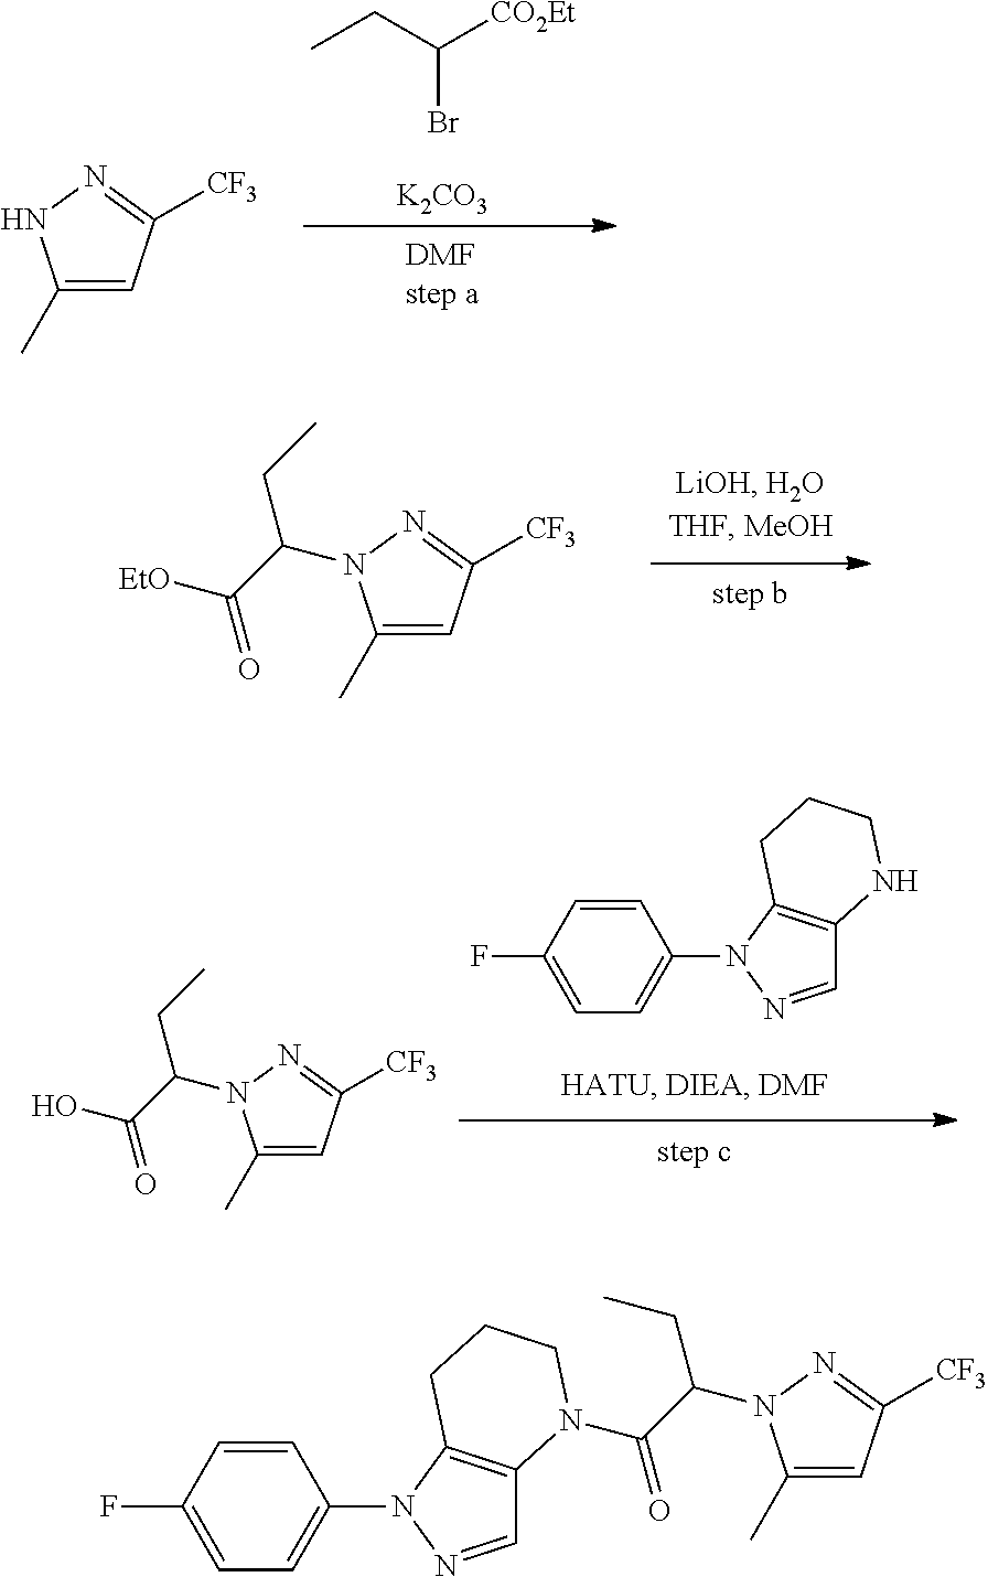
C1(C)=CC([CF3])=NN1C(C([EtO])=O)CC.C1(C)=CC([CF3])=NN1.C(C([CO2Et])Br)C.[K2CO3].C12=C(N(C3=CC=C(F)C=C3)N=C1)CCCN2.C1(C)=CC([CF3])=NN1C(C(O)=O)CC.C1(C)=CC([CF3])=NN1C(C(=O)N1C2=C(N(C3=CC=C(F)C=C3)N=C2)CCC1)CC
